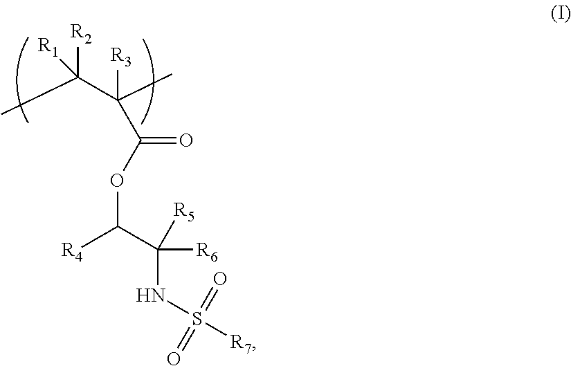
CC(C(C)(C(OC([R4])C(NS([R7])(=O)=O)([R6])[R5])=O)[R3])([R2])[R1]
